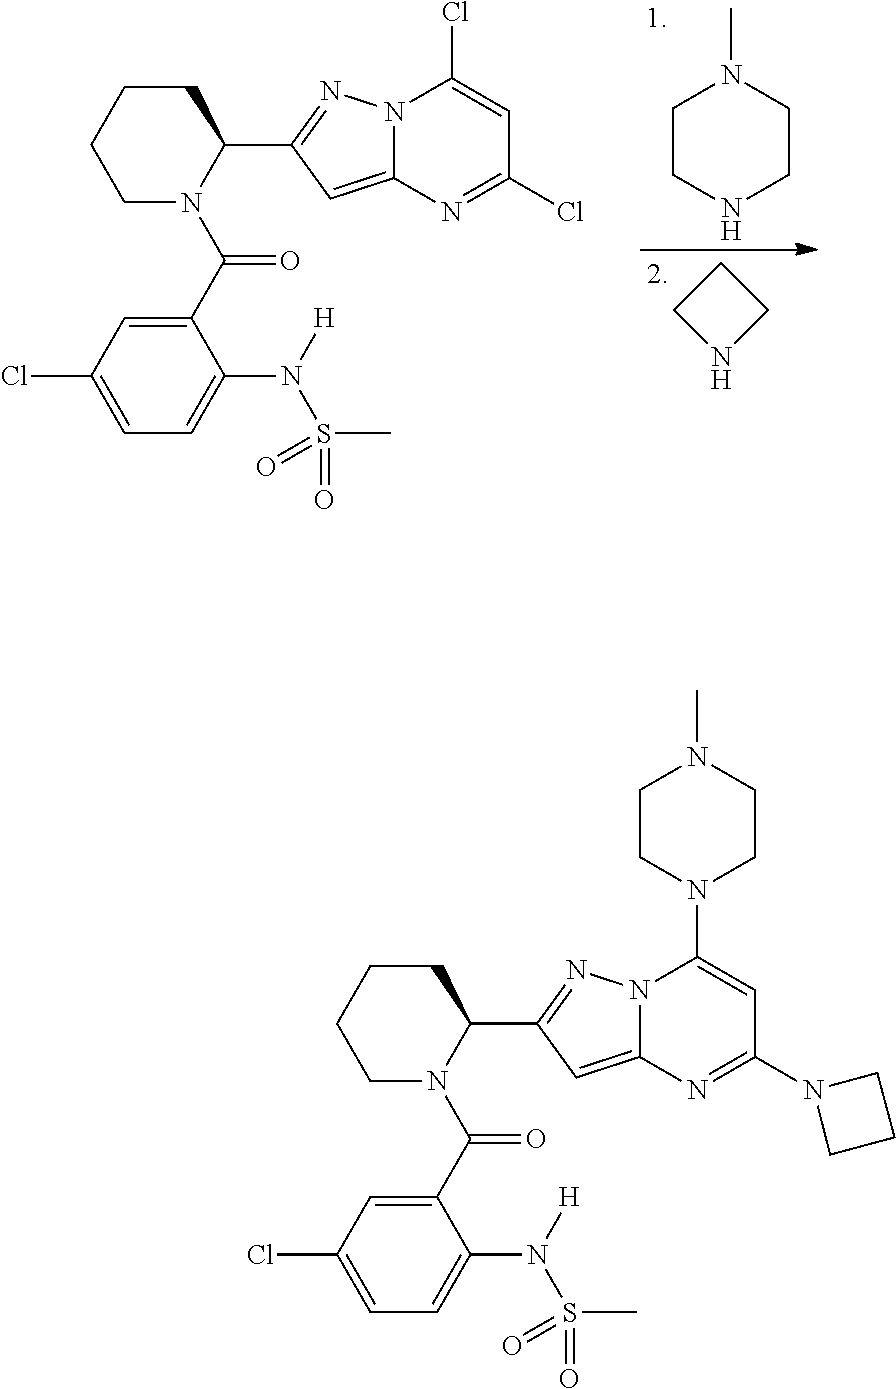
C1CCCC(C2=NN3C(=C2)N=C(Cl)C=C3Cl)N1C(C1=CC(Cl)=CC=C1N([H])S(C)(=O)=O)=O.C1CNCCN1C.C1CNC1.C1CCCC(C2=NN3C(=C2)N=C(N2CCC2)C=C3N2CCN(C)CC2)N1C(C1=CC(Cl)=CC=C1N([H])S(C)(=O)=O)=O
